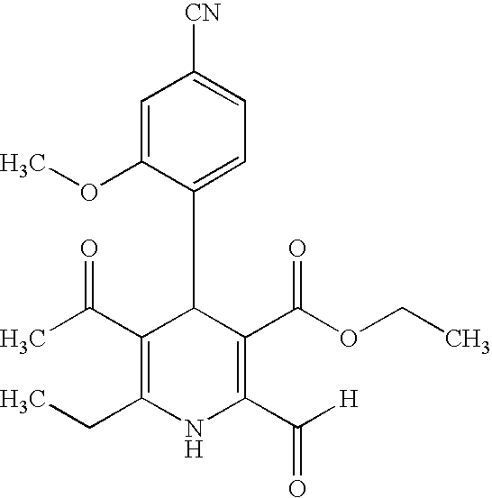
C(C1=C(C([H])=O)NC(CC)=C(C(C)=O)C1C1=CC=C([CN])C=C1OC)(OCC)=O
